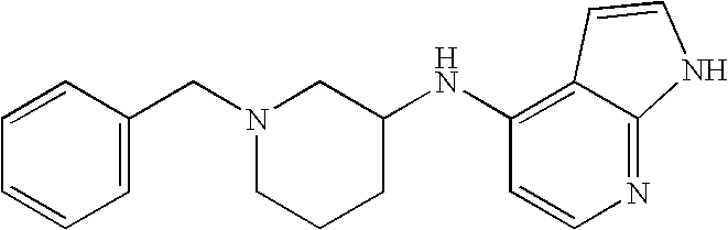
C1=CC(CN2CCCC(NC3=C4C(=NC=C3)NC=C4)C2)=CC=C1
